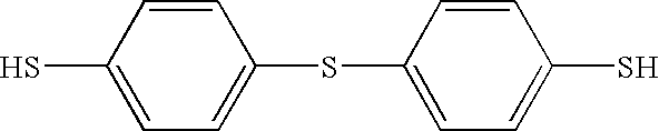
C1=CC(S)=CC=C1SC1=CC=C(S)C=C1
